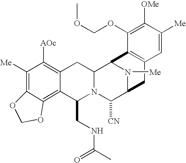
C1([Me])=C2C(=C3C(=C1[AOc])CC1N(C3CNC(C)=O)C([CN])C3N([Me])C1C1=C(C3)C=C([Me])C([OMe])=C1OCOC)OCO2
